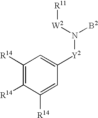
C1([R14])=C([R14])C([R14])=CC([Y2]N([B2])[W2][R11])=C1
